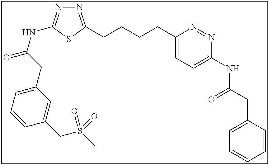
N1=C(CCCCC2=CC=C(NC(CC3=CC=CC=C3)=O)N=N2)SC(NC(CC2=CC=CC(CS(C)(=O)=O)=C2)=O)=N1
